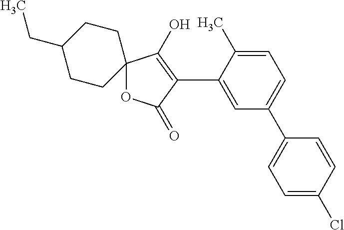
C1=C(C)C(C2=C(O)C3(OC2=O)CCC(CC)CC3)=CC(C2=CC=C(Cl)C=C2)=C1
